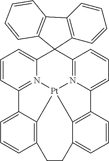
C1=CC2=N3C(=C1)C1(C4=N5C(=CC=C4)C4=C6C(=CC=C4)CCC4=C(C2=CC=C4)[Pt]356)C2=C(C=CC=C2)C2=C1C=CC=C2
